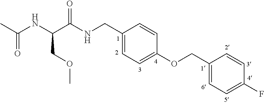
C1=C(CNC(C(NC(C)=O)COC)=O)C=CC(OCC2=CC=C(F)C=C2)=C1
